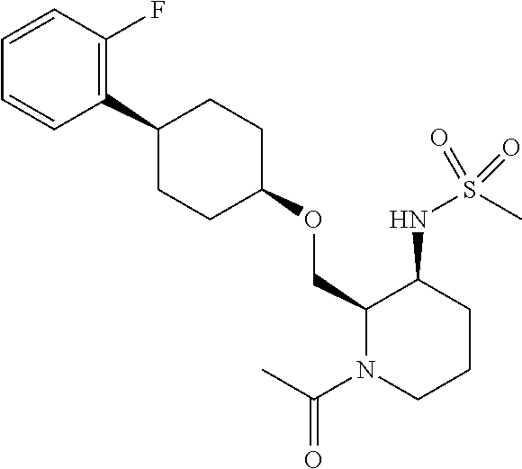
C1(COC2CCC(C3=C(F)C=CC=C3)CC2)N(C(C)=O)CCCC1NS(C)(=O)=O
